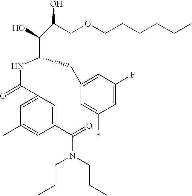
C1(C(=O)N(CCC)CCC)=CC(C(=O)NC(C(O)C(COCCCCCC)O)CC2=CC(F)=CC(F)=C2)=CC(C)=C1
